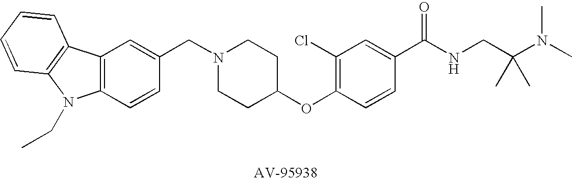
C1(CN2CCC(OC3=C(Cl)C=C(C(NCC(N(C)C)(C)C)=O)C=C3)CC2)=CC2=C(C=C1)N(CC)C1=C2C=CC=C1
